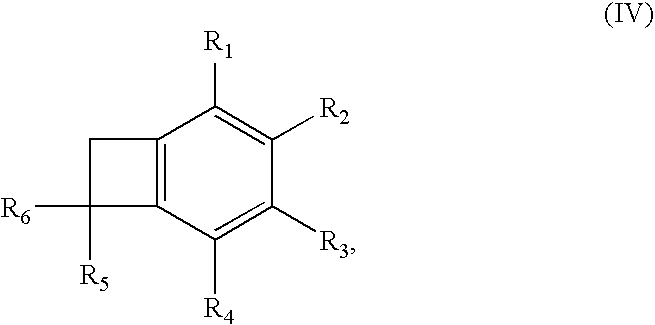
C12=C(C([R4])=C([R3])C([R2])=C1[R1])C([R5])([R6])C2
